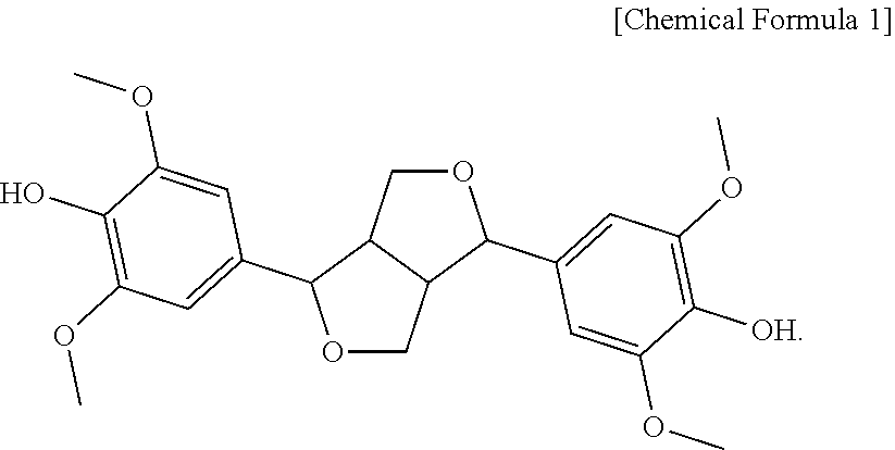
C12C(C3=CC(OC)=C(O)C(OC)=C3)OCC1C(C1=CC(OC)=C([OH])C(OC)=C1)OC2
